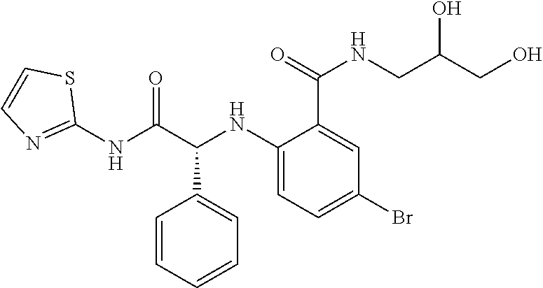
C1(NC(C(C2=CC=CC=C2)NC2=CC=C(Br)C=C2C(NCC(CO)O)=O)=O)=NC=CS1
